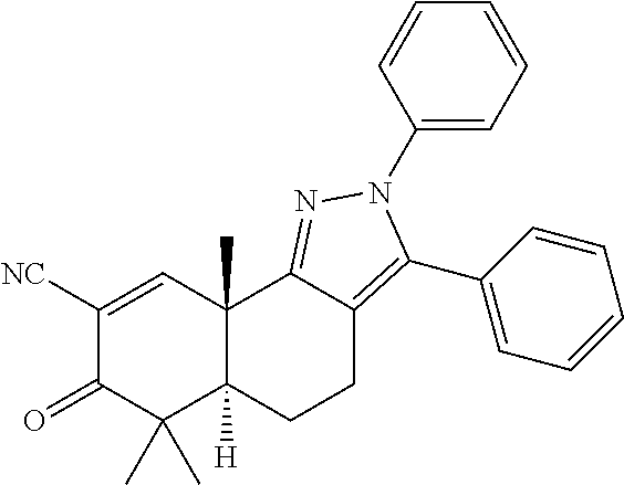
C1([NC])=CC2(C)C([H])(C(C)(C)C1=O)CCC1=C(C3=CC=CC=C3)N(C3=CC=CC=C3)N=C21
